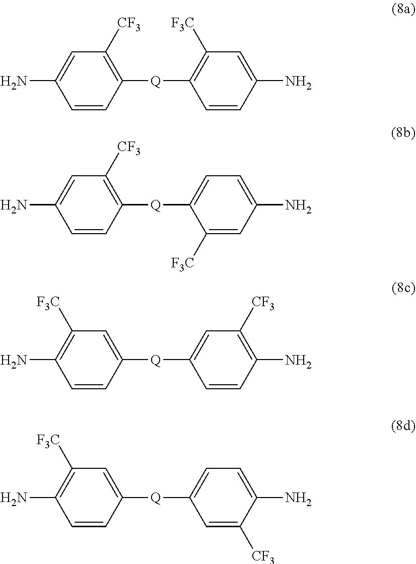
C1=CC([Q]C2=C([F3C])C=C(N)C=C2)=C([CF3])C=C1N.C1=CC([Q]C2=CC=C(N)C=C2[F3C])=C([CF3])C=C1N.C1=CC([Q]C2=CC([CF3])=C(N)C=C2)=CC([F3C])=C1N.C1=CC([Q]C2=CC=C(N)C([CF3])=C2)=CC([F3C])=C1N
